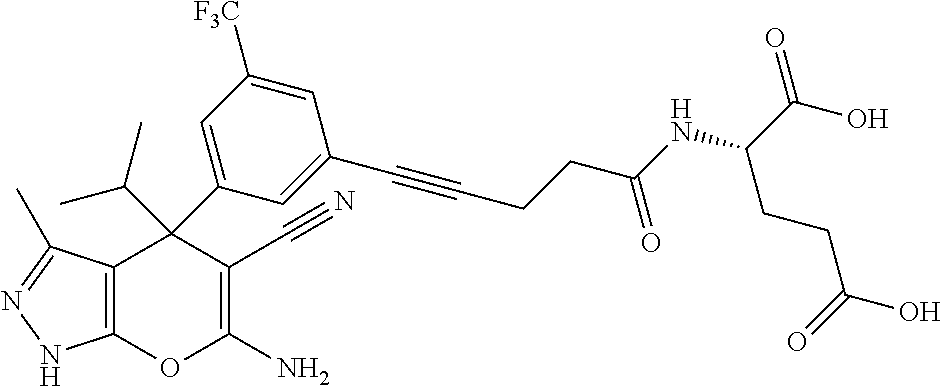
C12=C(C(C)=NN1)C(C1=CC([F3C])=CC(C#CCCC(NC(C(=O)O)CCC(O)=O)=O)=C1)(C(C)C)C(C#N)=C(N)O2
